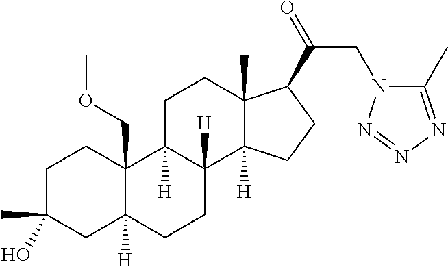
C1C(C)(O)CC2([H])C(COC)(C1)C1([H])C([H])(CC2)C2([H])C(C)(CC1)C(C(=O)CN1C(C)=NN=N1)CC2
